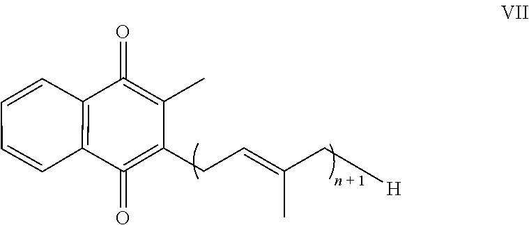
C(CC1=C(=O)C2=C(C=CC=C2)C(=O)=C1C)=C(C[H])C
